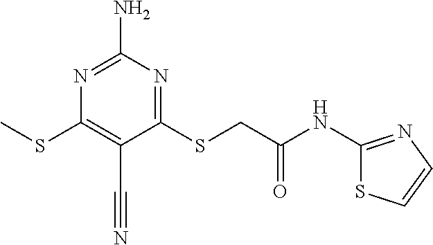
N1=C(N)N=C(SCC(NC2=NC=CS2)=O)C(C#N)=C1SC
